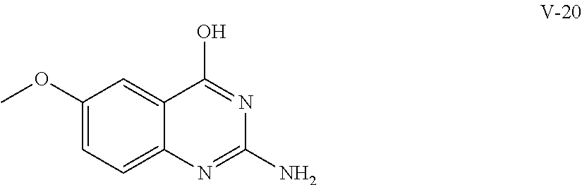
C1(OC)=CC=C2C(=C1)C(O)=NC(N)=N2
